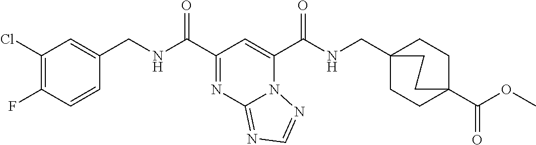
C1(C(NCC2=CC(Cl)=C(F)C=C2)=O)=NC2=NC=NN2C(C(NCC23CCC(C(=O)OC)(CC2)CC3)=O)=C1
